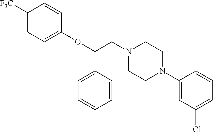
C1([F3C])=CC=C(OC(CN2CCN(C3=CC(Cl)=CC=C3)CC2)C2=CC=CC=C2)C=C1
